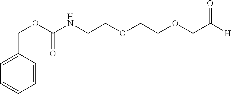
O(C(NCCOCCOCC([H])=O)=O)CC1=CC=CC=C1
